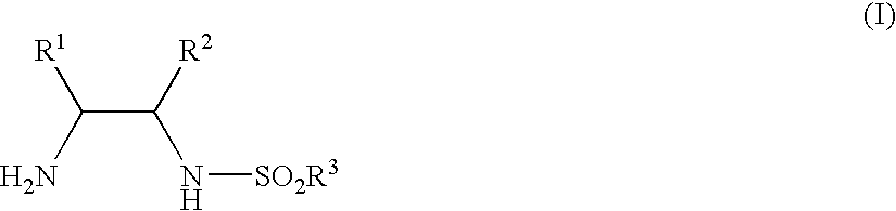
C(C([R2])N[SO2R3])([R1])N
